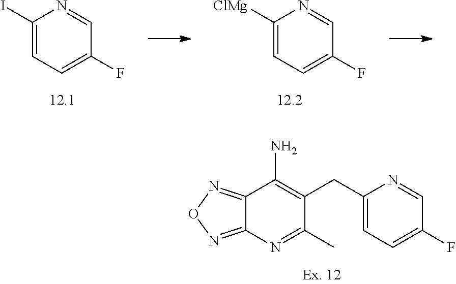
C1([ClMg])=CC=C(F)C=N1.C1(I)=CC=C(F)C=N1.C(C1=C(N)C2=NON=C2N=C1C)C1=CC=C(F)C=N1
